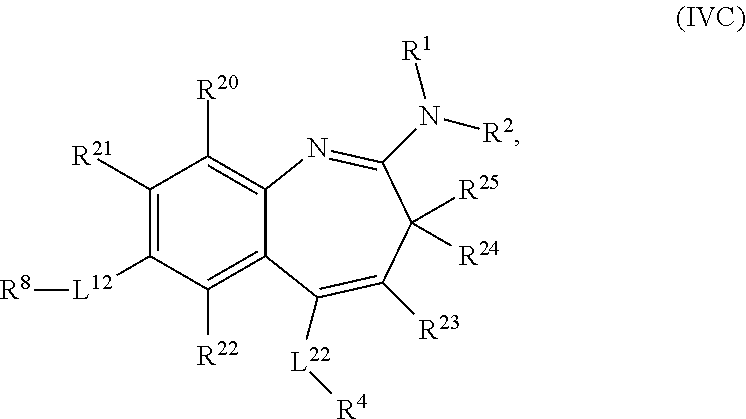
C1([R21])=C([L12][R8])C([R22])=C2C(=C1[R20])N=C(N([R2])[R1])C([R25])([R24])C([R23])=C2[L22][R4]
